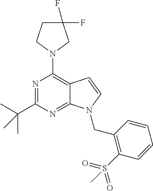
N1=C(C(C)(C)C)N=C2C(=C1N1CC(F)(F)CC1)C=CN2CC1=C(S(=O)(=O)C)C=CC=C1
